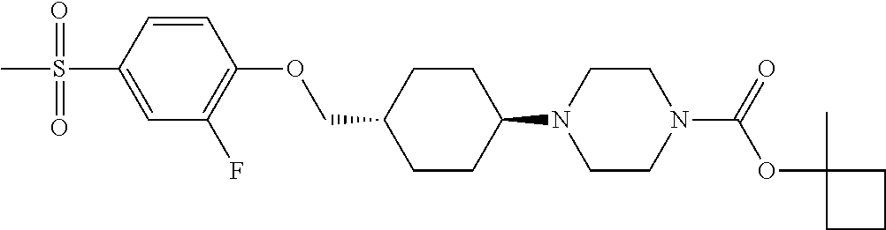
C1CC(N2CCN(C(OC3(C)CCC3)=O)CC2)CCC1COC1=C(F)C=C(S(=O)(=O)C)C=C1
